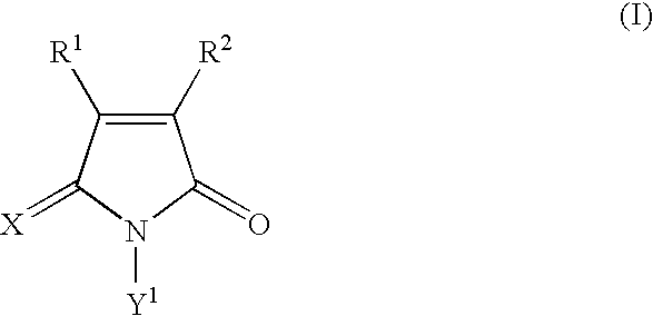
C1([R2])=C([R1])C(=[X])N([Y1])C1=O
